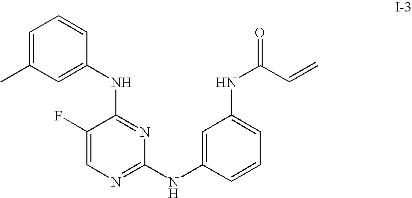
N(C1=NC(NC2=CC(NC(C=C)=O)=CC=C2)=NC=C1F)C1=CC(C)=CC=C1
